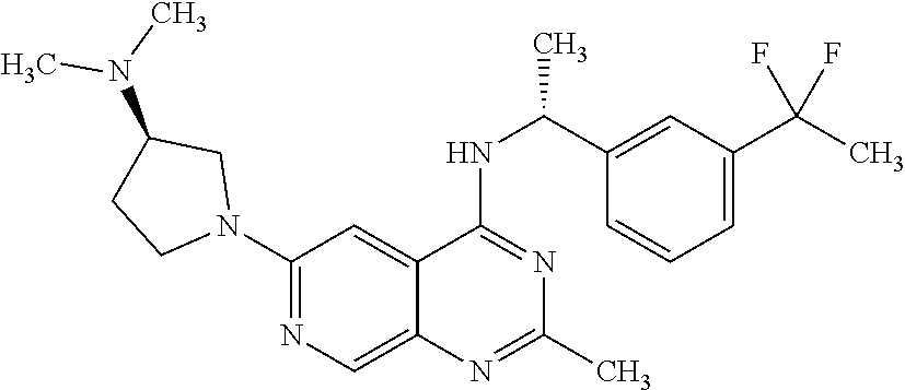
N1(C2=NC=C3C(=C2)C(NC(C2=CC(C(C)(F)F)=CC=C2)C)=NC(C)=N3)CC(N(C)C)CC1
